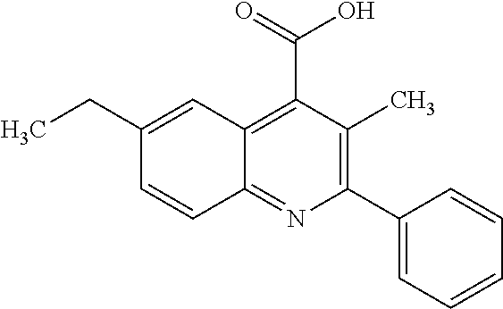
C12=NC(C3=CC=CC=C3)=C(C)C(C(=O)O)=C1C=C(CC)C=C2
